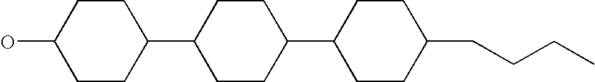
C1CC(C2CCC(C3CCC(CCCC)CC3)CC2)CCC1O
